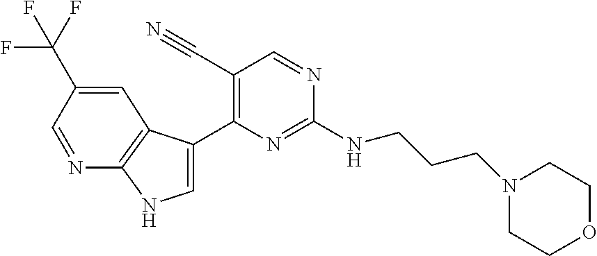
C(NC1=NC(C2=CNC3=C2C=C(C(F)(F)F)C=N3)=C(C#N)C=N1)CCN1CCOCC1
